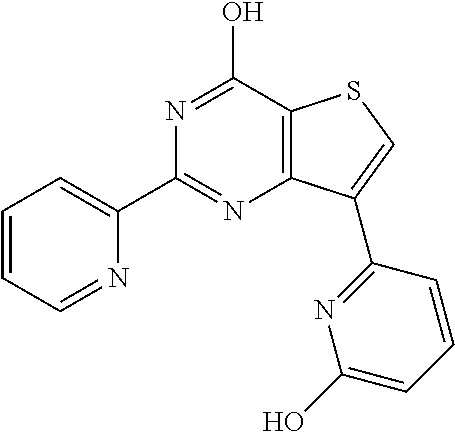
N1=C(O)C2=C(N=C1C1=CC=CC=N1)C(C1=NC(O)=CC=C1)=CS2
